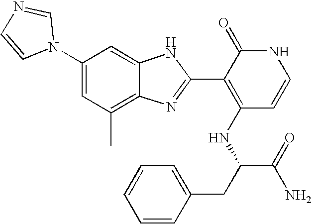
C1(C)=C2C(=CC(N3C=NC=C3)=C1)NC(C1=C(NC(C(N)=O)CC3=CC=CC=C3)C=CNC1=O)=N2
